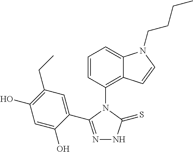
C1=CC(N2C(C3=CC(CC)=C(O)C=C3O)=NNC2=S)=C2C(=C1)N(CCCC)C=C2
